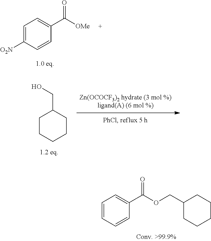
C1=CC=CC(C(=O)OCC2CCCCC2)=C1.C1=C([O2N])C=CC(C([OMe])=O)=C1.C1CCCCC1CO
